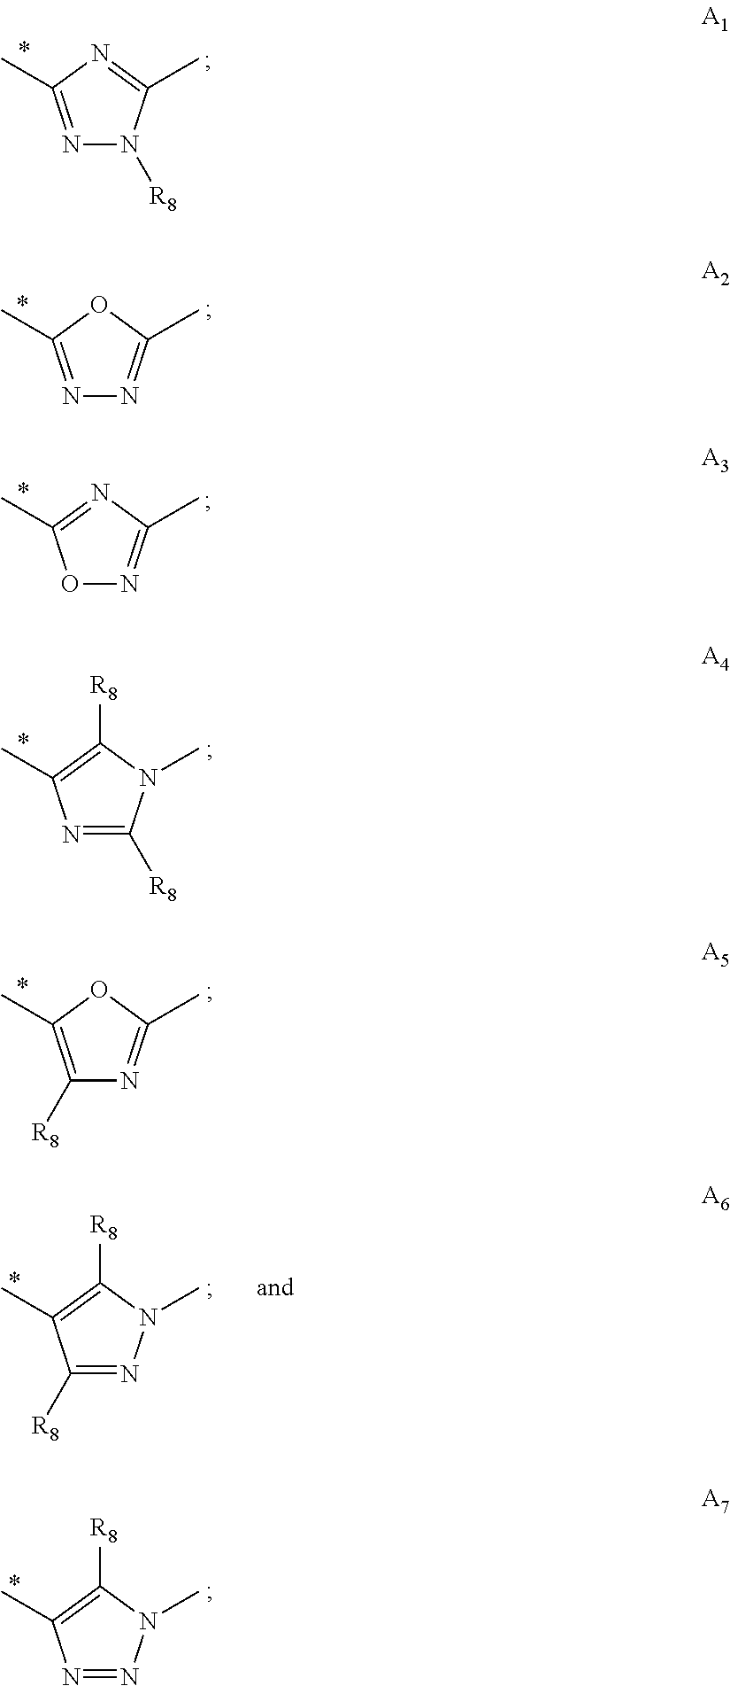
N1=C(C)N=C(C)N1[R8].N1=C(C)OC(C)=N1.O1N=C(C)N=C1C.N1=C([R8])N(C)C([R8])=C1C.C1([R8])=C(C)OC(C)=N1.C1([R8])=NN(C)C([R8])=C1C.N1=NN(C)C([R8])=C1C
